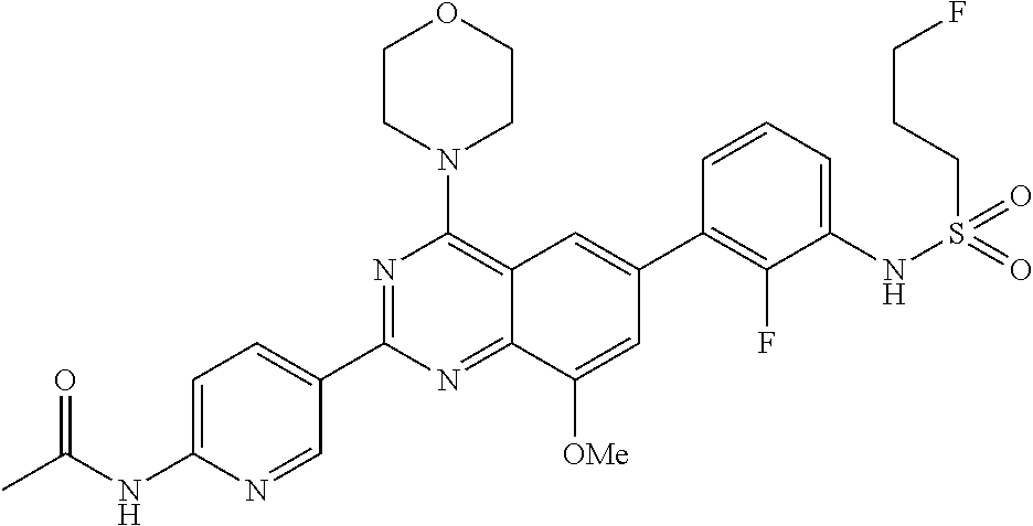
C12=NC(C3=CC=C(NC(C)=O)N=C3)=NC(N3CCOCC3)=C1C=C(C1=C(F)C(NS(CCCF)(=O)=O)=CC=C1)C=C2[OMe]
